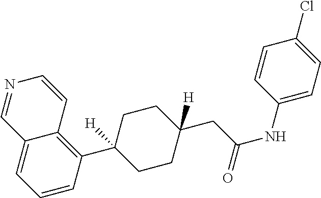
C1=CC(C2([H])CCC(CC(=O)NC3=CC=C(Cl)C=C3)([H])CC2)=C2C(=C1)C=NC=C2
